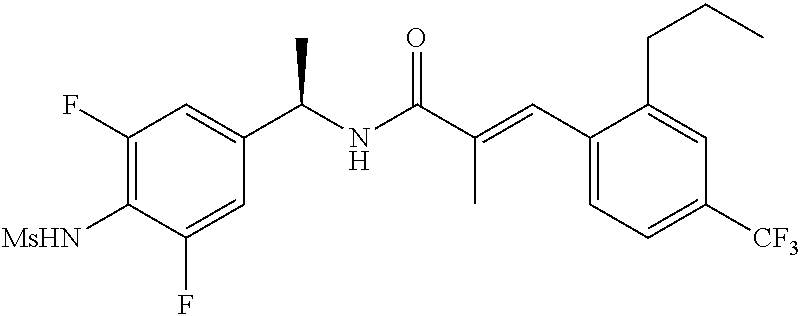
C1(F)=C([MsHN])C(F)=CC(C(NC(C(=CC2=CC=C([CF3])C=C2CCC)C)=O)C)=C1
